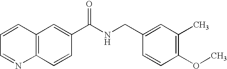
C1=CC=NC2=C1C=C(C(NCC1=CC(C)=C(OC)C=C1)=O)C=C2
